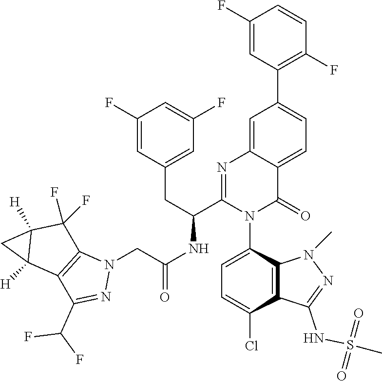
C1(F)=CC(C2=CC=C3C(=C2)N=C(C(CC2=CC(F)=CC(F)=C2)NC(=O)CN2C4=C(C(C(F)F)=N2)C2([H])C([H])(C4(F)F)C2)N(C2=CC=C(Cl)C4=C2N(C)N=C4NS(C)(=O)=O)C3=O)=C(F)C=C1
